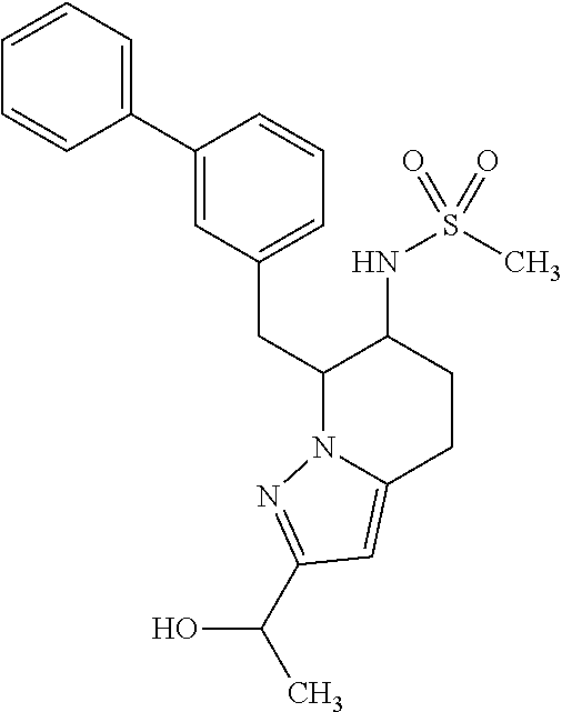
C(C1N2C(=CC(C(O)C)=N2)CCC1NS(C)(=O)=O)C1=CC=CC(C2=CC=CC=C2)=C1
